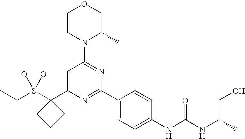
C1CN(C2=NC(C3=CC=C(NC(NC(C)CO)=O)C=C3)=NC(C3(S(CC)(O)O)CCC3)=C2)C(C)CO1
